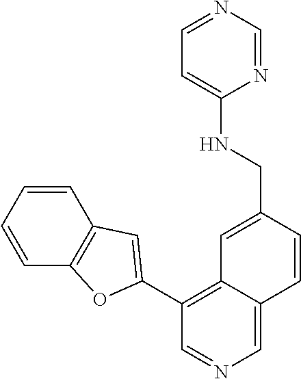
N(CC1=CC2=C(C3=CC4=C(C=CC=C4)O3)C=NC=C2C=C1)C1=CC=NC=N1
